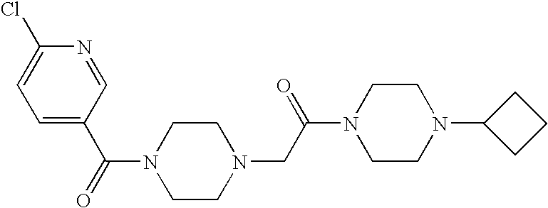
C(=O)(N1CCN(CC(N2CCN(C3CCC3)CC2)=O)CC1)C1=CC=C(Cl)N=C1
